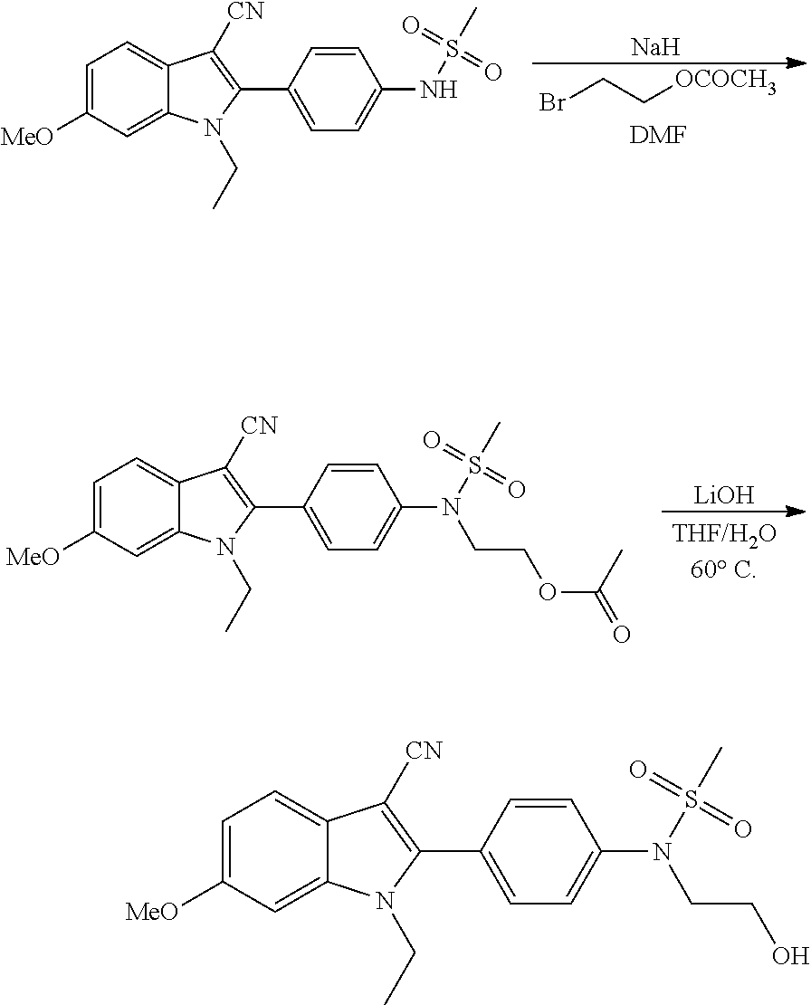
C1=C([MeO])C=C2C(=C1)C([CN])=C(C1=CC=C(NS(C)(=O)=O)C=C1)N2CC.BrCC[OCOCH3].[Na].[DMF].C1=C([MeO])C=C2C(=C1)C([CN])=C(C1=CC=C(N(S(C)(=O)=O)CCOC(C)=O)C=C1)N2CC.[LiOH].C1=C([MeO])C=C2C(=C1)C([CN])=C(C1=CC=C(N(S(C)(=O)=O)CCO)C=C1)N2CC
